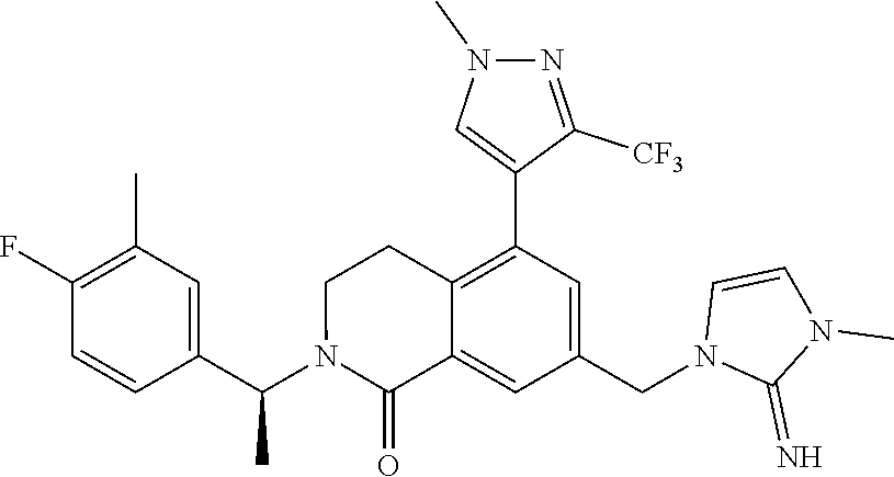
C1(C)=C(F)C=CC(C(N2C(=O)C3=CC(CN4C(=N)N(C)C=C4)=CC(C4=CN(C)N=C4[CF3])=C3CC2)C)=C1
